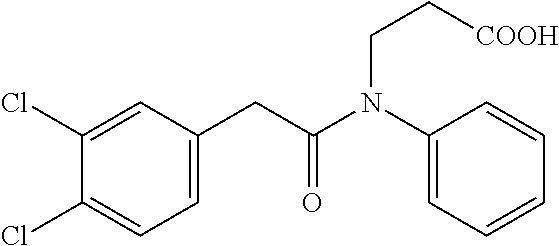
C1=C(Cl)C(Cl)=CC=C1CC(N(C1=CC=CC=C1)CC[COOH])=O
